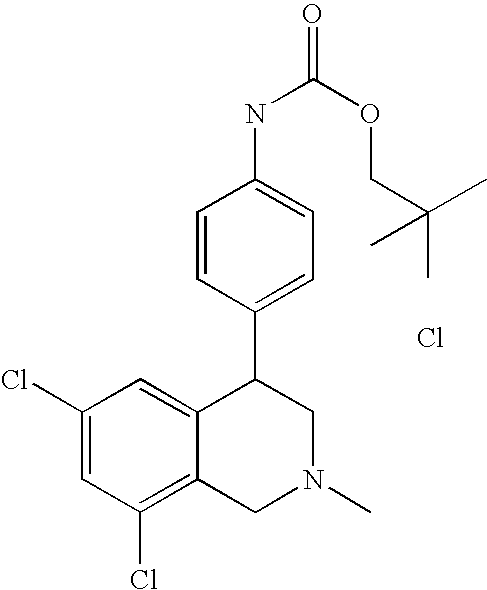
Cl.C1(Cl)=CC(Cl)=C2C(=C1)C(C1=CC=C(NC(=O)OCC(C)(C)C)C=C1)CN(C)C2
